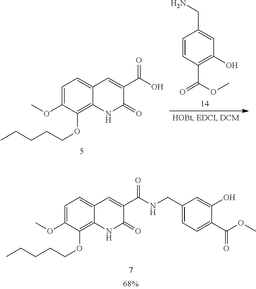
C1=C(OC)C(OCCCCC)=C2C(=C1)C=C(C(O)=O)C(=O)N2.C1=CC(C(OC)=O)=C(O)C=C1CN.C1=C(OC)C(OCCCCC)=C2C(=C1)C=C(C(NCC1=CC=C(C(OC)=O)C(O)=C1)=O)C(=O)N2
